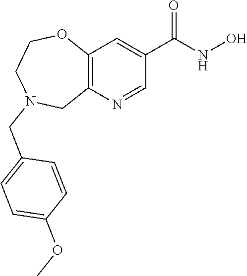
N1(CC2=CC=C(OC)C=C2)CC2=C(OCC1)C=C(C(=O)NO)C=N2
